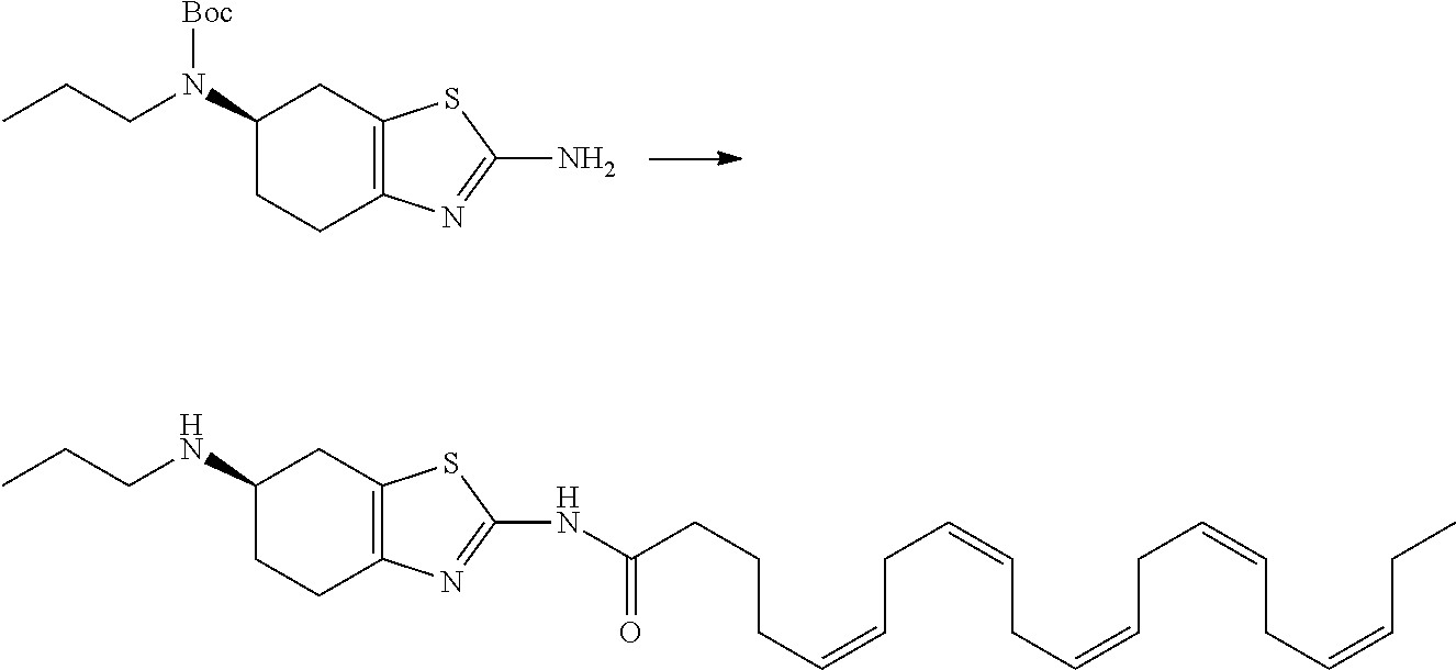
C1(N(CCC)[Boc])CCC2=C(C1)SC(N)=N2.C1(NCCC)CCC2=C(C1)SC(NC(CCCC=CCC=CCC=CCC=CCC=CCC)=O)=N2
